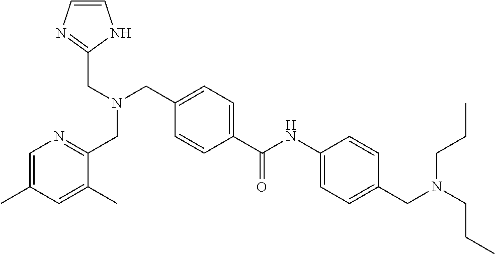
C1(C(NC2=CC=C(CN(CCC)CCC)C=C2)=O)=CC=C(CN(CC2=NC=C(C)C=C2C)CC2=NC=CN2)C=C1
